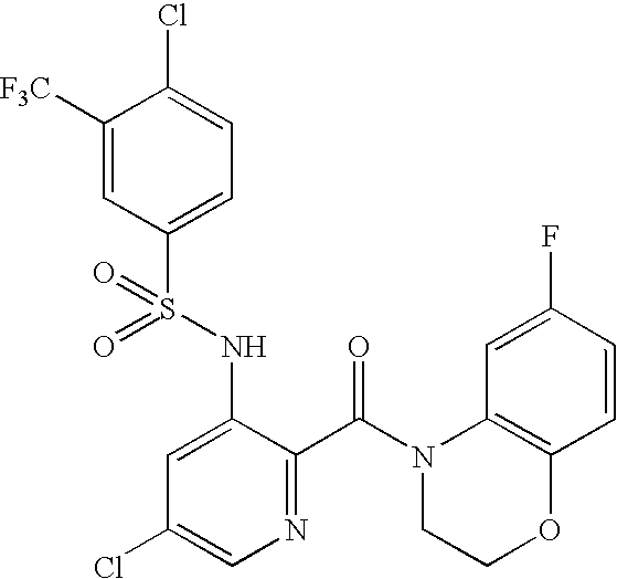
C1([F3C])=CC(S(NC2=CC(Cl)=CN=C2C(=O)N2C3=C(C=CC(F)=C3)OCC2)(=O)=O)=CC=C1Cl
